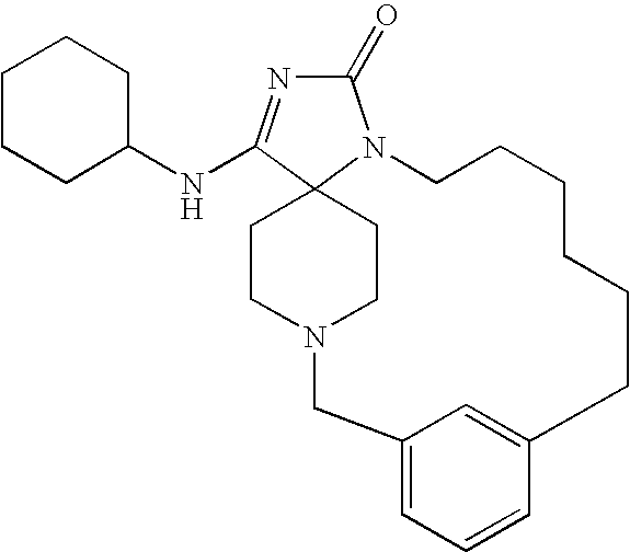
C1CCC(NC2=NC(=O)N3C24CCN(CC4)CC2=CC=CC(=C2)CCCCCC3)CC1
